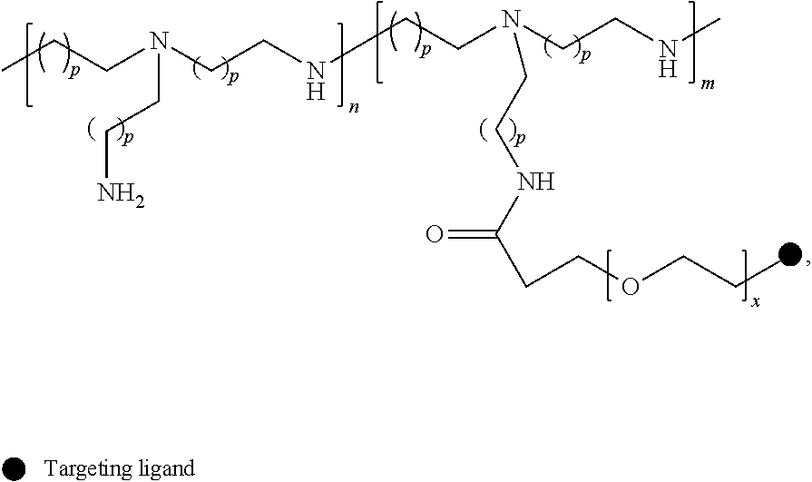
CCCN(CCNCCN(CCNC)CCNC(CCOCCC)=O)CCN
